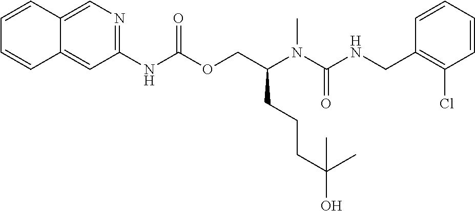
C1=CC(CNC(N(C(COC(NC2=NC=C3C(=C2)C=CC=C3)=O)CCCC(C)(C)O)C)=O)=C(Cl)C=C1
